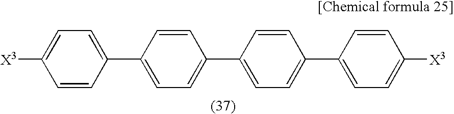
C1(C2=CC=C(C3=CC=C(C4=CC=C([X3])C=C4)C=C3)C=C2)=CC=C([X3])C=C1
